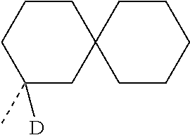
C1CC2(CC([D])(C)C1)CCCCC2
